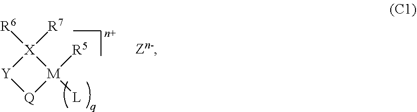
[X]1([R7])([R6])[Y][Q][M]1([R5])[L]
